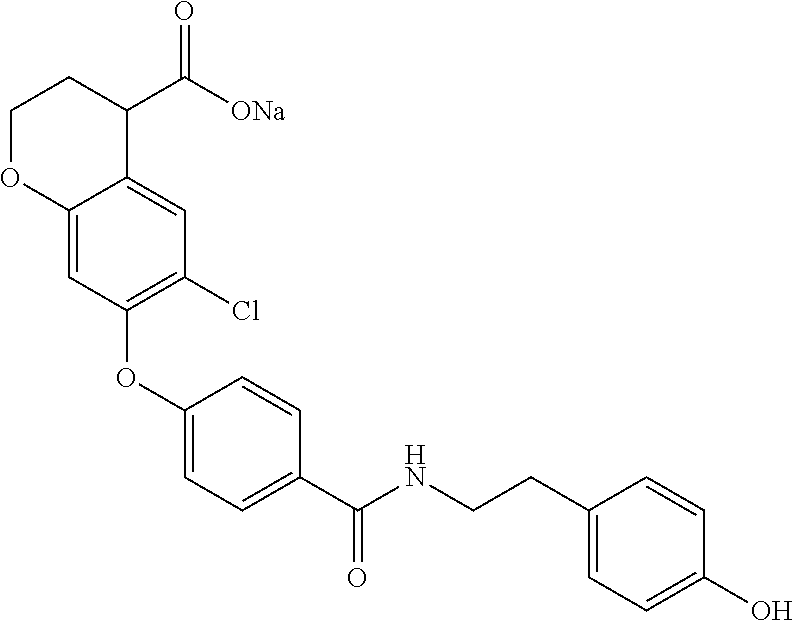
C1(OC2=C(Cl)C=C3C(=C2)OCCC3C([ONa])=O)=CC=C(C(NCCC2=CC=C(O)C=C2)=O)C=C1
